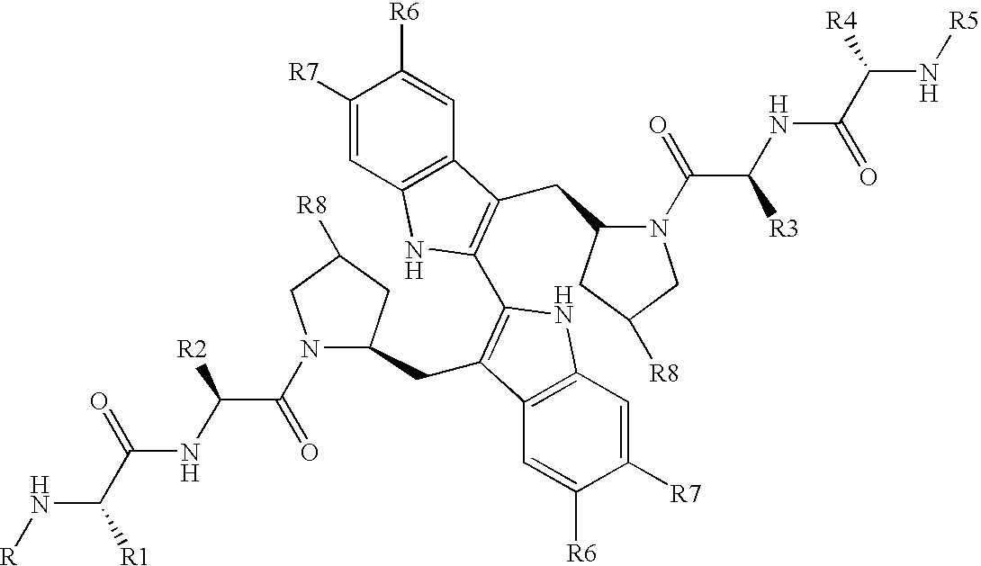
N1(C(=O)C(NC(=O)C(N[R])[R1])[R2])C(CC2=C(C3=C(CC4N(C(=O)C([R3])NC(=O)C([R4])N[R5])CC([R8])C4)C4=C(C=C([R7])C([R6])=C4)N3)NC3=C2C=C([R6])C([R7])=C3)CC([R8])C1
